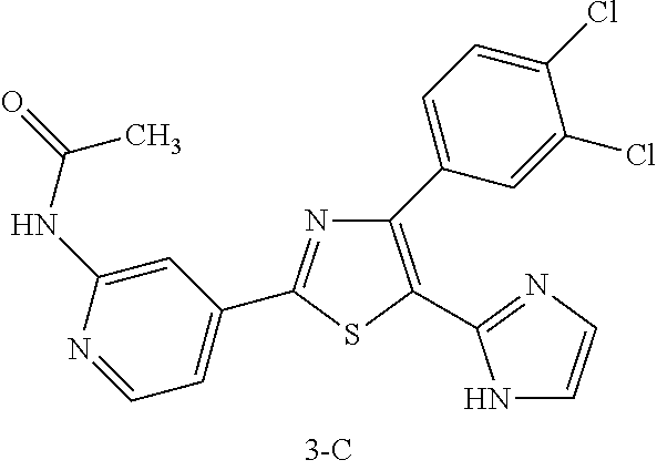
C1(C2=CC=C(Cl)C(Cl)=C2)=C(C2=NC=CN2)SC(C2=CC=NC(NC(=O)C)=C2)=N1
